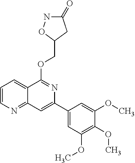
C1=CN=C2C(=C1)C(OCC1CC(=O)NO1)=NC(C1=CC(OC)=C(OC)C(OC)=C1)=C2
